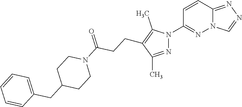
C12=NN=CN1N=C(N1N=C(C)C(CCC(N3CCC(CC4=CC=CC=C4)CC3)=O)=C1C)C=C2
